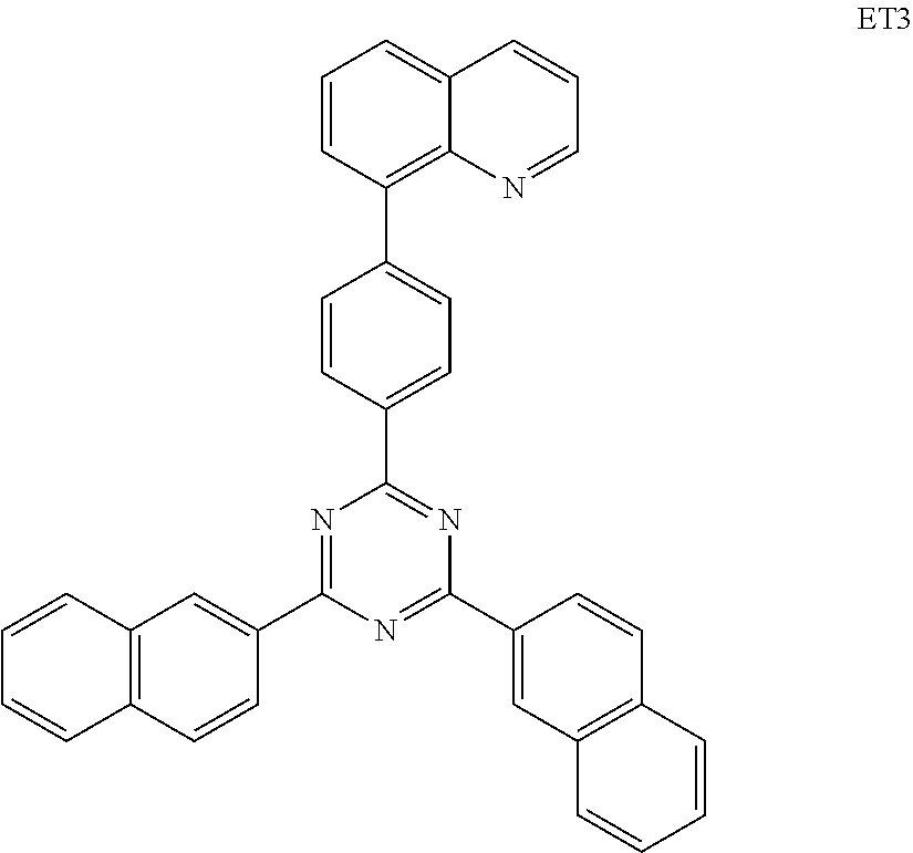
N1=C(C2=CC3=C(C=C2)C=CC=C3)N=C(C2=CC3=C(C=C2)C=CC=C3)N=C1C1=CC=C(C2=C3C(=CC=C2)C=CC=N3)C=C1
